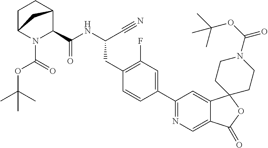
N(C(C#N)CC1=C(F)C=C(C2=NC=C3C(=C2)C2(OC3=O)CCN(C(=O)OC(C)(C)C)CC2)C=C1)C(=O)C1C2CCC(N1C(OC(C)(C)C)=O)C2
